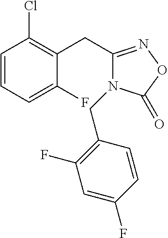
C1=CC=C(F)C(CC2=NOC(=O)N2CC2=C(F)C=C(F)C=C2)=C1Cl
